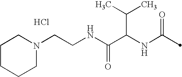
C(C(NC(=O)C)C(C)C)(=O)NCCN1CCCCC1.Cl
